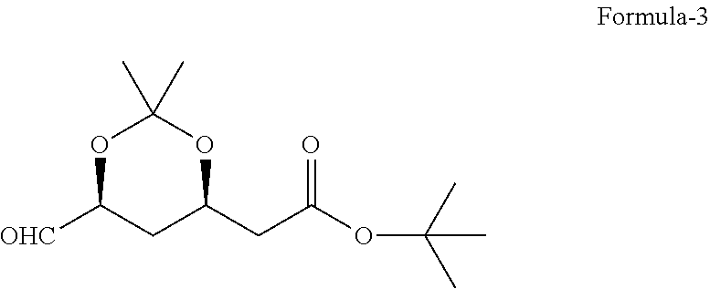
O1C([OHC])CC(CC(=O)OC(C)(C)C)OC1(C)C
